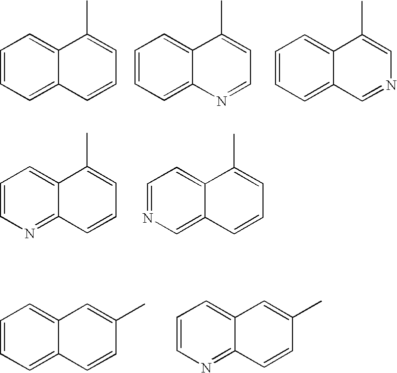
C1=CC=C2C(=C1)C(C)=CC=C2.C1=CC=C2C(=C1)C(C)=CC=N2.C1=CC=C2C(=C1)C(C)=CN=C2.C1=CN=C2C(=C1)C(C)=CC=C2.C1=NC=C2C(=C1)C(C)=CC=C2.C1=CC=C2C(=C1)C=C(C)C=C2.C1=CN=C2C(=C1)C=C(C)C=C2
